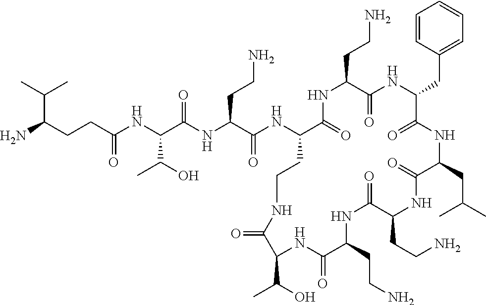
C(NC(C(NC(C(NC1C(=O)NC(CCN)C(=O)NC(CC2=CC=CC=C2)C(=O)NC(CC(C)C)C(=O)NC(CCN)C(=O)NC(CCN)C(=O)NC(C(O)C)C(=O)NCC1)=O)CCN)=O)C(O)C)(=O)CCC(C(C)C)N
